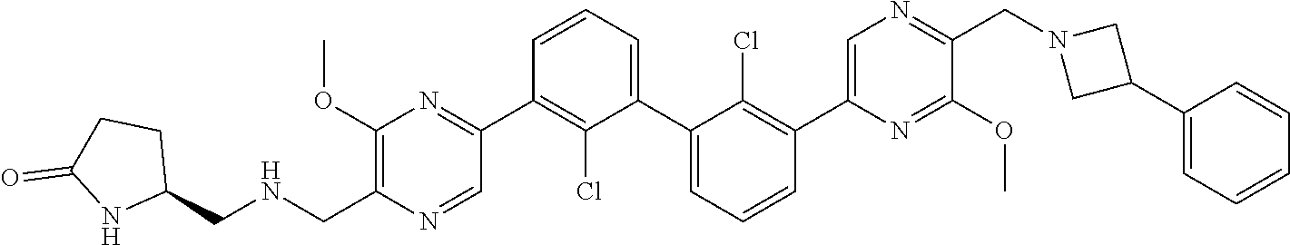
C1(C2=NC(OC)=C(C[HN]CC3CCC(=O)N3)N=C2)=C(Cl)C(C2=CC=CC(C3=CN=C(CN4CC(C5=CC=CC=C5)C4)C(OC)=N3)=C2Cl)=CC=C1
